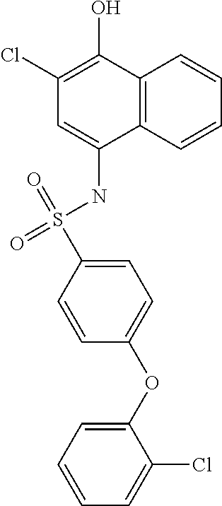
C12=C(C=CC=C1)C(NS(=O)(=O)C1=CC=C(OC3=CC=CC=C3Cl)C=C1)=CC(Cl)=C2O
